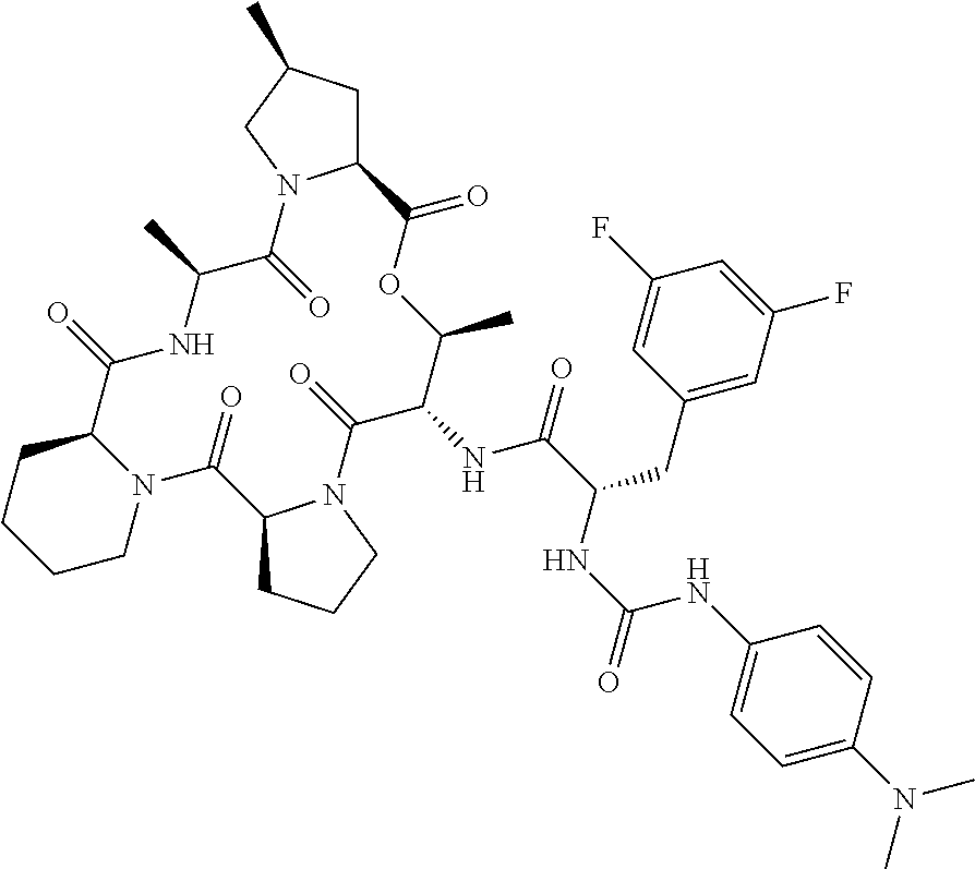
N12C(CCCC1)C(=O)NC(C)C(=O)N1C(CC(C)C1)C(=O)OC(C)C(NC(C(NC(NC1=CC=C(N(C)C)C=C1)=O)CC1=CC(F)=CC(F)=C1)=O)C(=O)N1C(C2=O)CCC1
